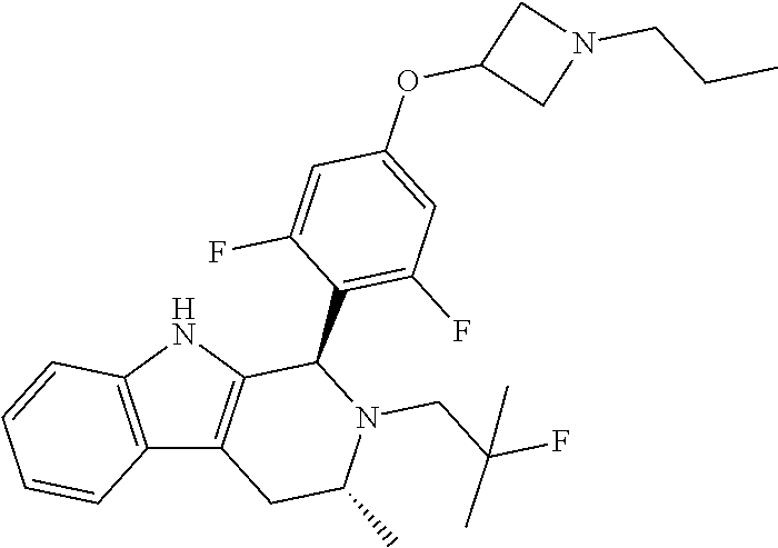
C12=C(NC3=C1CC(C)N(CC(F)(C)C)C3C1=C(F)C=C(OC3CN(CCC)C3)C=C1F)C=CC=C2
